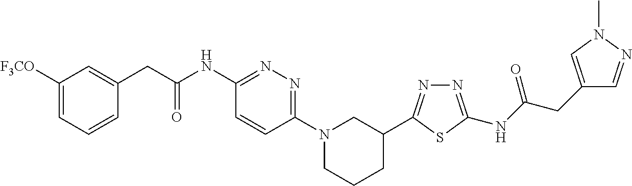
C1([F3CO])=CC=CC(CC(NC2=NN=C(N3CCCC(C4=NN=C(NC(CC5=CN(C)N=C5)=O)S4)C3)C=C2)=O)=C1
